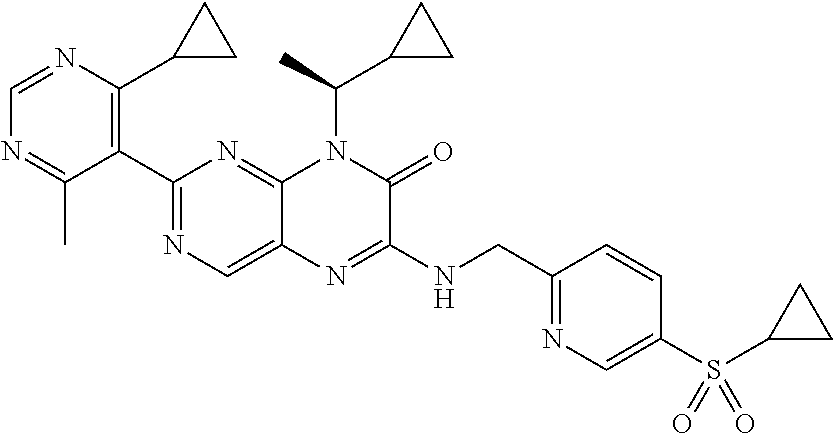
C1(C2=NC=C3C(=N2)N(C(C2CC2)C)C(=O)C(NCC2=NC=C(S(C4CC4)(=O)=O)C=C2)=N3)=C(C2CC2)N=CN=C1C
